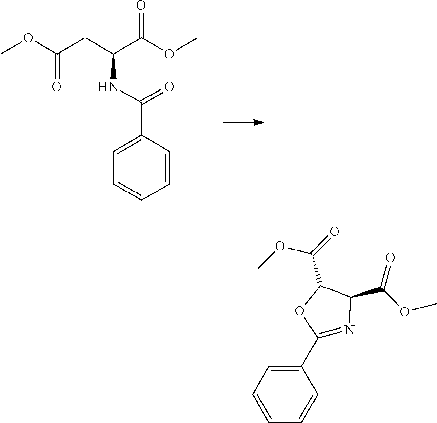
COC(CC(C(OC)=O)NC(=O)C1=CC=CC=C1)=O.C1(C2=NC(C(=O)OC)C(C(OC)=O)O2)=CC=CC=C1
